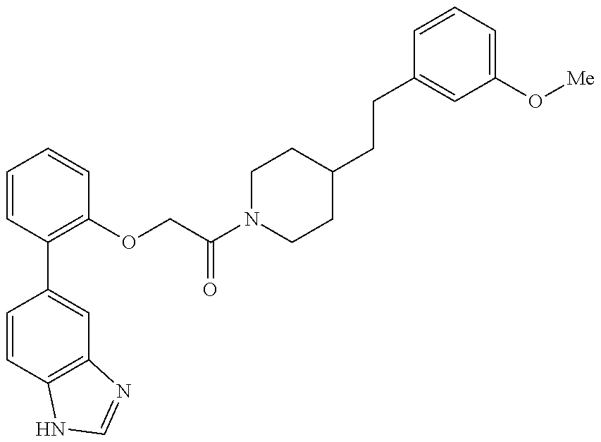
C1=CC2=C(C=C1C1=C(OCC(N3CCC(CCC4=CC(O[Me])=CC=C4)CC3)=O)C=CC=C1)N=CN2
